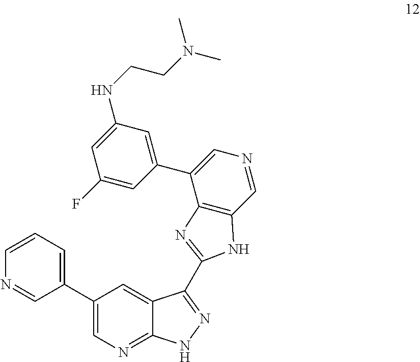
N1=CC(C2=CN=C3C(=C2)C(C2=NC4=C(C=NC=C4C4=CC(NCCN(C)C)=CC(F)=C4)N2)=NN3)=CC=C1
